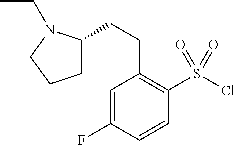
C1=C(F)C=CC(S(Cl)(=O)=O)=C1CCC1CCCN1CC
